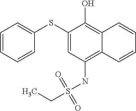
C1(SC2=CC=CC=C2)=CC(NS(CC)(=O)=O)=C2C(=C1O)C=CC=C2
